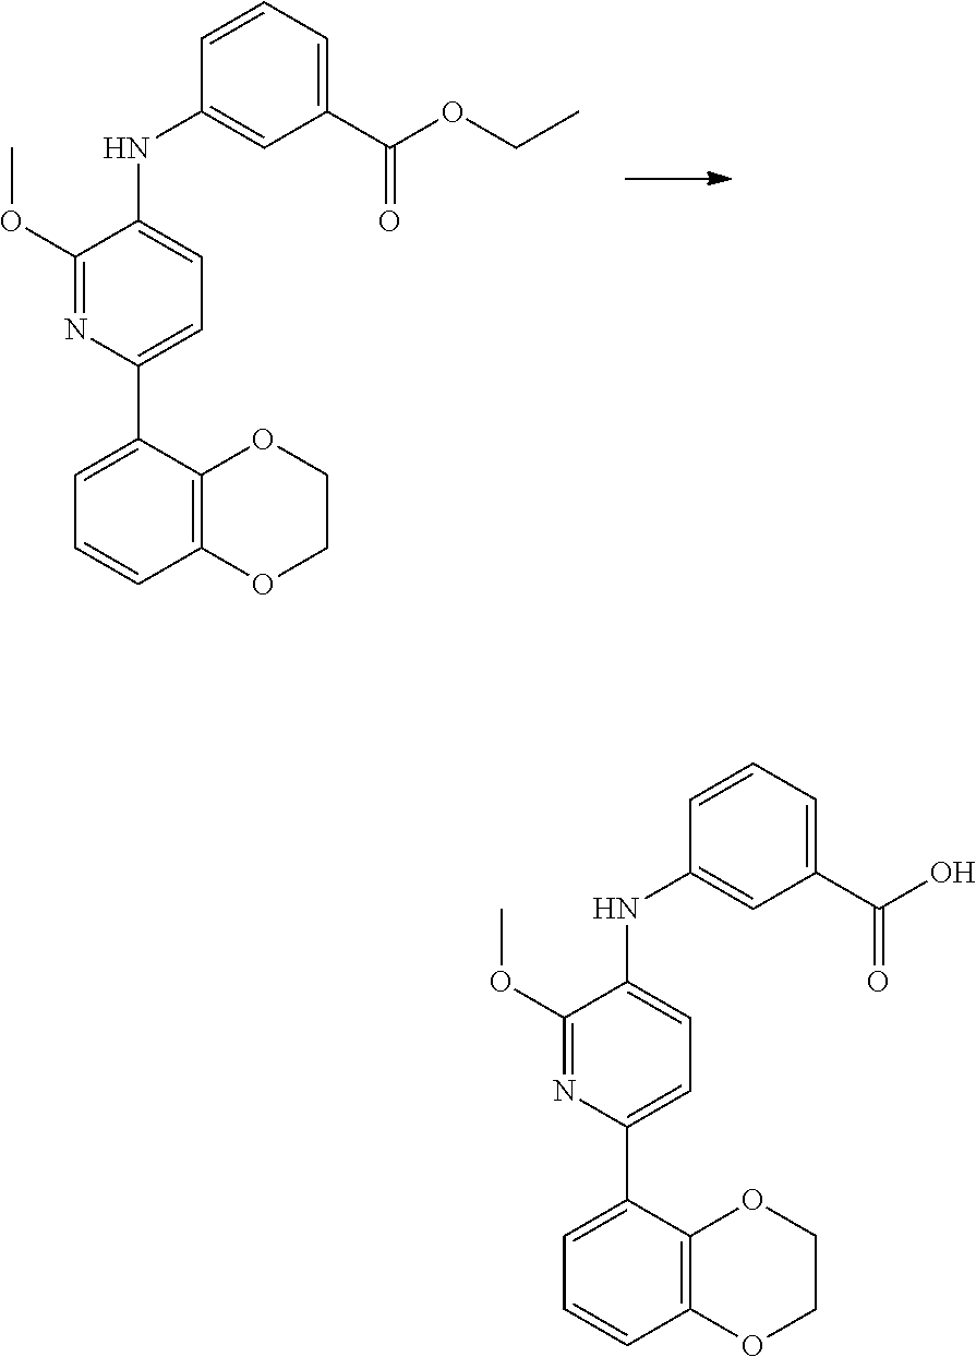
C1=C(C2=CC=C(NC3=CC(C(=O)OCC)=CC=C3)C(OC)=N2)C2=C(C=C1)OCCO2.C1=C(C2=CC=C(NC3=CC(C(=O)O)=CC=C3)C(OC)=N2)C2=C(C=C1)OCCO2
